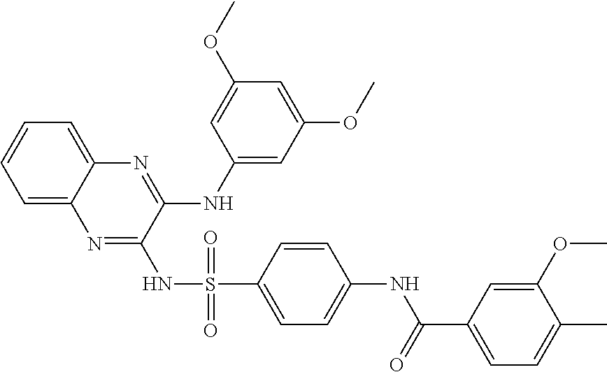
C12=CC=CC=C1N=C(NS(C1=CC=C(NC(C3=CC=C(C)C(OC)=C3)=O)C=C1)(=O)=O)C(NC1=CC(OC)=CC(OC)=C1)=N2
